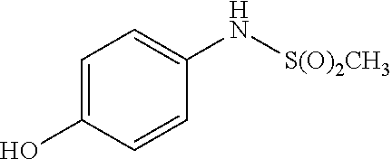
C1=C(O)C=CC(N[S(O)2CH3])=C1
